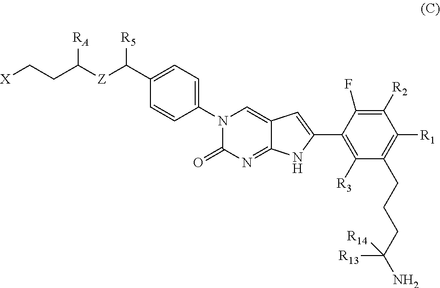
N1(C2=CC=C(C([Z]C([RA])CC[X])[R5])C=C2)C(=O)N=C2C(=C1)C=C(C1=C([R3])C(CCCC(N)([R13])[R14])=C([R1])C([R2])=C1F)N2
